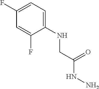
C1=C(F)C=C(F)C(NCC(NN)=O)=C1
